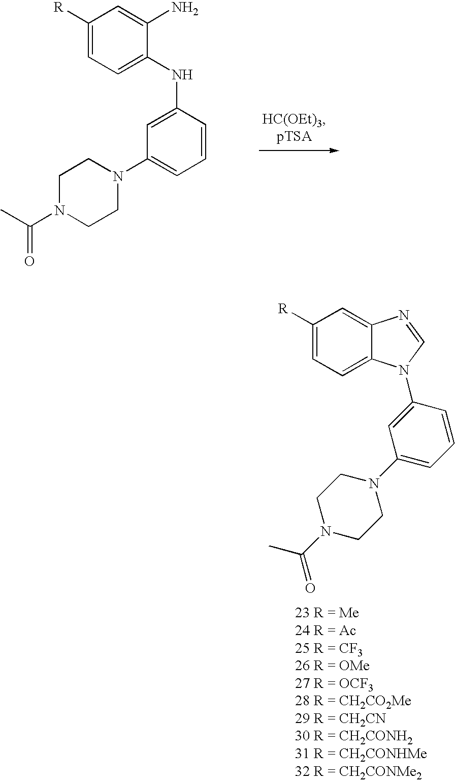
C1([R])=CC=C(NC2=CC(N3CCN(C(C)=O)CC3)=CC=C2)C(N)=C1.C1([R])=CC=C2C(=C1)N=CN2C1=CC(N2CCN(C(C)=O)CC2)=CC=C1
